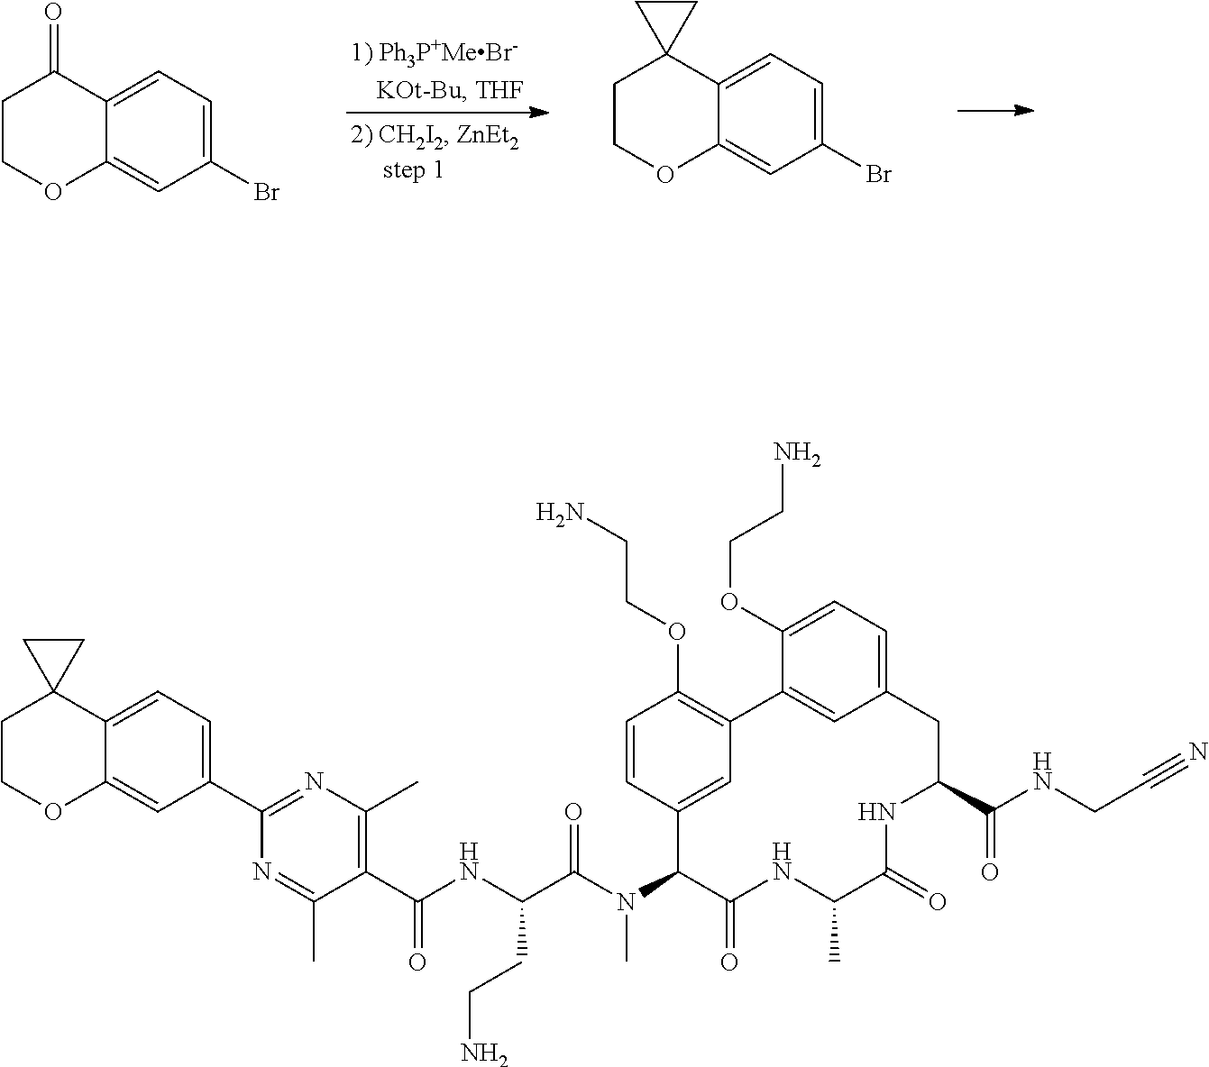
C12=CC=C(Br)C=C1OCCC2=O.C12=CC=C(Br)C=C1OCCC21CC1.C1(C2=NC(C)=C(C(NC(C(N(C3C(=O)NC(C)C(=O)NC(C(NCC#N)=O)CC4=CC=C(OCCN)C(=C4)C4=C(OCCN)C=CC3=C4)C)=O)CCN)=O)C(C)=N2)=CC=C2C(=C1)OCCC21CC1
